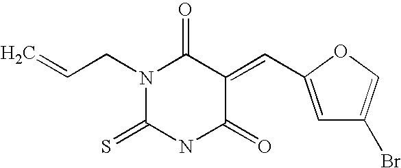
O=C1C(=CC2=CC(Br)=CO2)C(=O)N(CC=C)C(=S)N1
